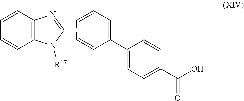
C1(C2=CC=CC=C2)=CC=C(C(O)=O)C=C1.CC1=NC2=C(N1[R17])C=CC=C2
